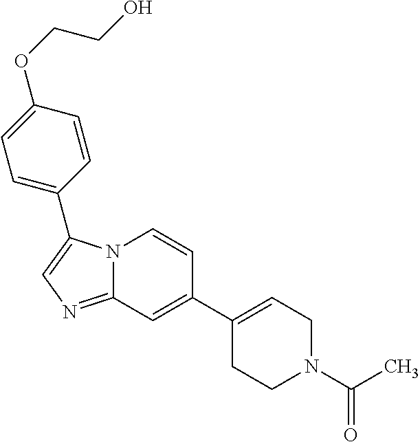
C1(C2=CCN(C(C)=O)CC2)=CC2=NC=C(C3=CC=C(OCCO)C=C3)N2C=C1
